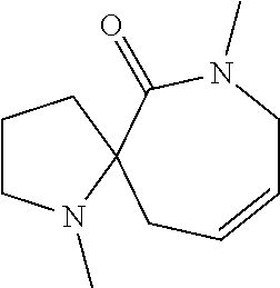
C1CN(C)C2(C1)C(=O)N(C)CC=CC2
